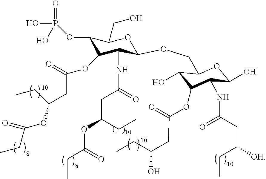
C1(OP(=O)(O)O)C(OC(CC(OC(=O)CC)CC)=O)C(NC(CC(OC(CC)=O)CC)=O)C(OCC2C(O)C(OC(CC(O)CC)=O)C(NC(CC([OH])CC)=O)C(O)O2)OC1CO
